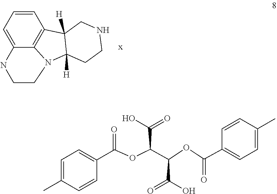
C1=CC=C2C3=C1C1([H])C([H])(N3CCN2)CCNC1.C1(C(=O)OC(C(=O)O)C(OC(C2=CC=C(C)C=C2)=O)C(O)=O)=CC=C(C)C=C1
